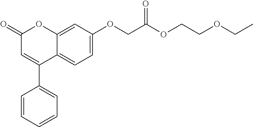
C12=CC(OCC(OCCOCC)=O)=CC=C1C(C1=CC=CC=C1)=CC(=O)O2
